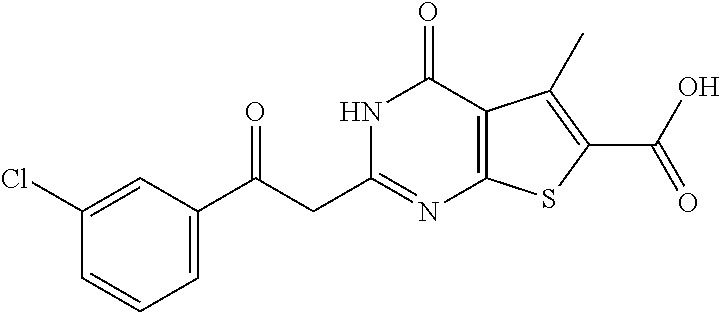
C(C1=NC2=C(C(=O)N1)C(C)=C(C(O)=O)S2)C(C1=CC=CC(Cl)=C1)=O
